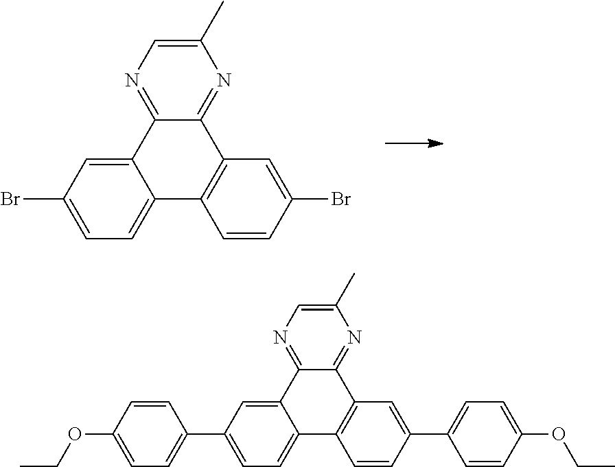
C12=NC(C)=CN=C1C1=CC(Br)=CC=C1C1=C2C=C(Br)C=C1.C12=NC(C)=CN=C1C1=CC(C3=CC=C(OCC)C=C3)=CC=C1C1=C2C=C(C2=CC=C(OCC)C=C2)C=C1
